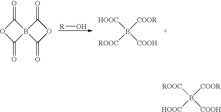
[R]O.C1(=O)OC(=O)B12C(=O)OC2=O.B([HOOC])([COOH])([COOR])[ROOC].B([ROOC])([COOH])([COOR])[HOOC]
